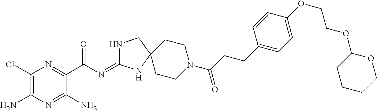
C1(Cl)=C(N)N=C(N)C(C(N=C2NCC3(N2)CCN(C(CCC2=CC=C(OCCOC4CCCCO4)C=C2)=O)CC3)=O)=N1
